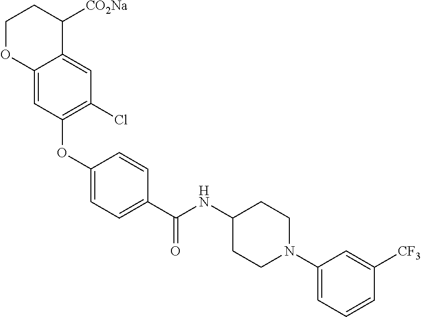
C1(OC2=C(Cl)C=C3C(=C2)OCCC3[CO2Na])=CC=C(C(NC2CCN(C3=CC=CC([CF3])=C3)CC2)=O)C=C1
